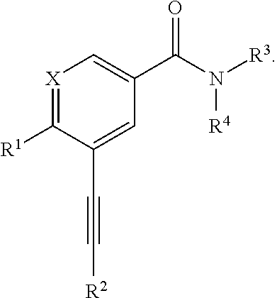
[X]1=C([R1])C(C#C[R2])=CC(C(N([R3])[R4])=O)=C1
